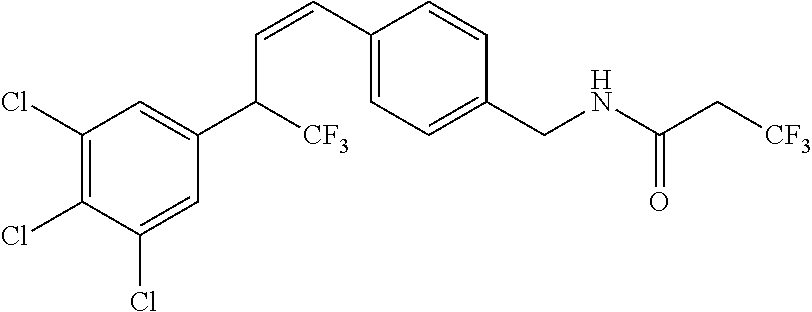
C1(Cl)=C(Cl)C(Cl)=CC(C([CF3])C=CC2=CC=C(CNC(C[CF3])=O)C=C2)=C1
